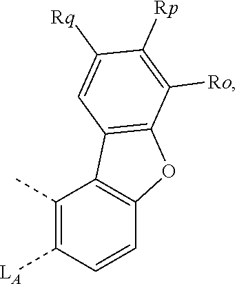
C1([LA])=C(C)C2=C(C=C1)OC1=C2C=C([Rq])C([Rp])=C1[Ro]
